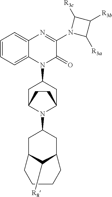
C1=CC=C2C(=C1)N=C(N1C([R3a])C([R3b])C1[R3c])C(=O)N2C1CC2N(C3CC4C([R8])C(C3)CCCC4)C(C1)CC2
